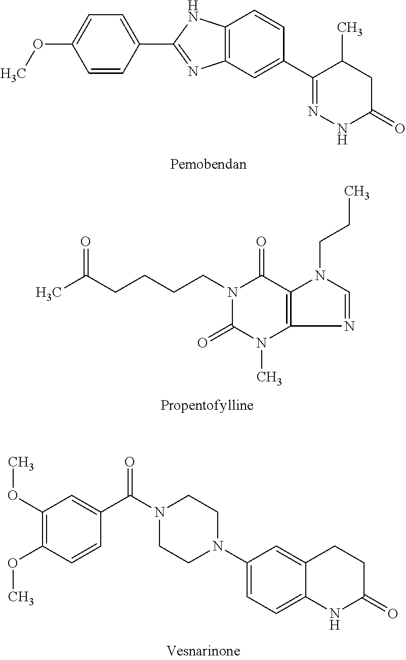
C1=CC(C2=NC3=C(N2)C=CC(C2=NNC(=O)CC2C)=C3)=CC=C1OC.N1(CCCCC(C)=O)C(=O)N(C)C2=C(C1=O)N(CCC)C=N2.C1(OC)=C(OC)C=CC(C(N2CCN(C3=CC=C4C(=C3)CCC(=O)N4)CC2)=O)=C1
